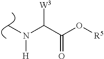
C(C(O[R5])=O)(N(C)[H])[W3]
